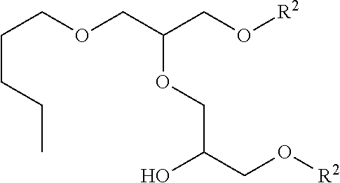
O(CC(CO[R2])OCC(CO[R2])O)CCCCC
